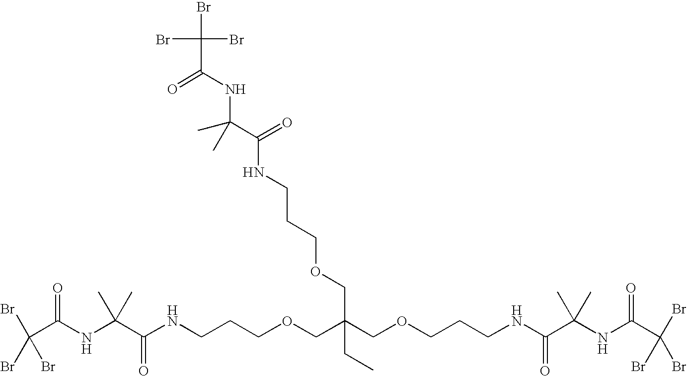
BrC(Br)(Br)C(NC(C(=O)NCCCOCC(CC)(COCCCNC(C(NC(C(Br)(Br)Br)=O)(C)C)=O)COCCCNC(=O)C(C)(C)NC(=O)C(Br)(Br)Br)(C)C)=O
